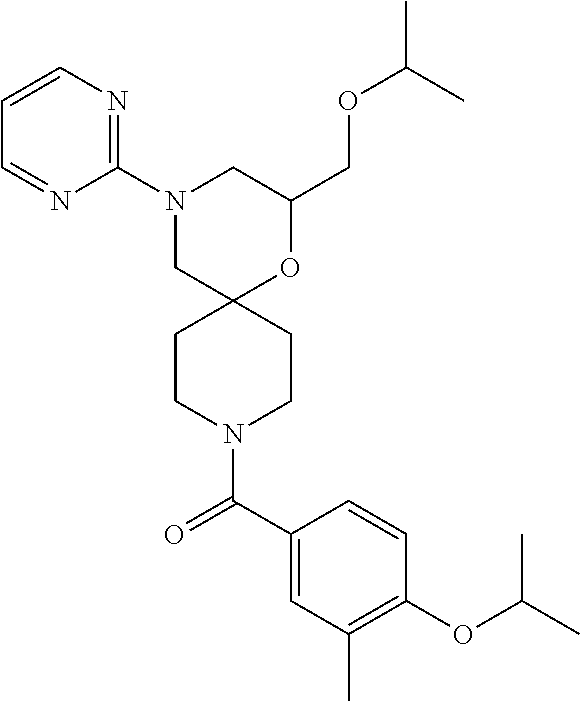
C1(COC(C)C)OC2(CN(C3=NC=CC=N3)C1)CCN(C(C1=CC(C)=C(OC(C)C)C=C1)=O)CC2
